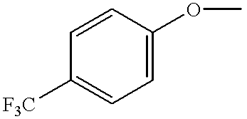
C1=C([F3C])C=CC(OC)=C1
